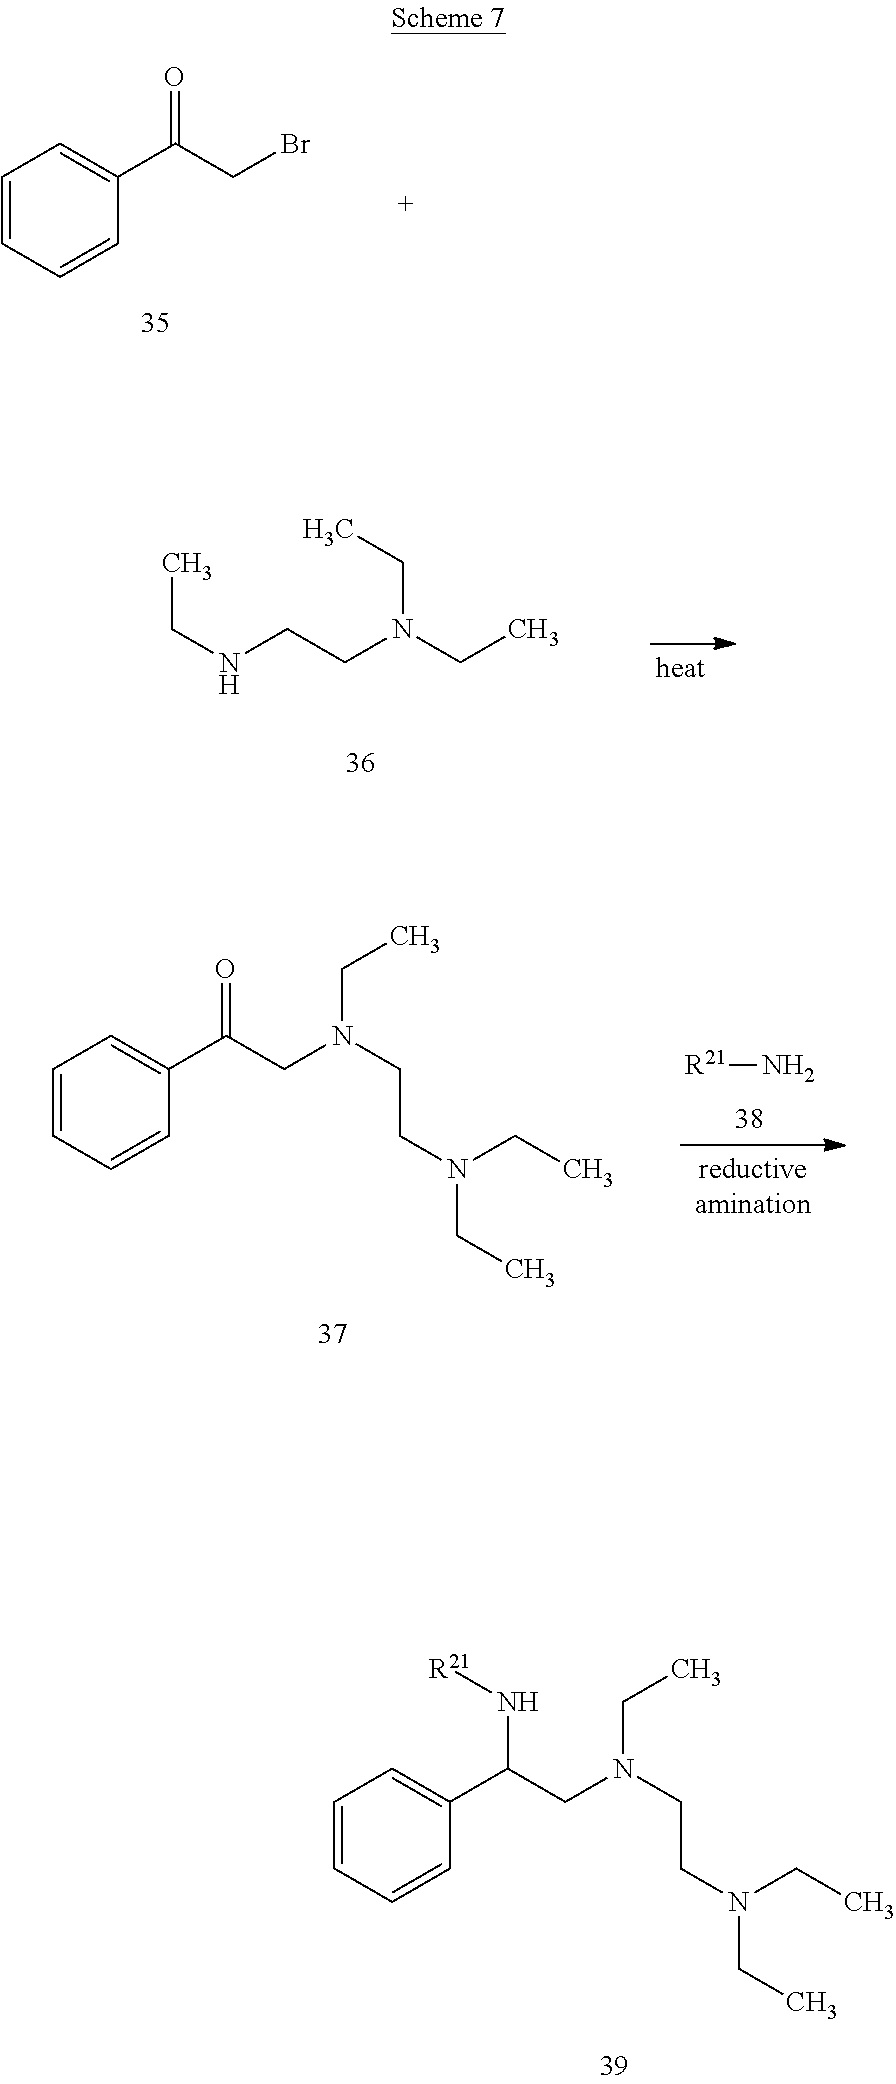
C1=CC=CC(C(CBr)=O)=C1.C(NCCN(CC)CC)C.[R21]N.C1=CC=CC(C(CN(CCN(CC)CC)CC)=O)=C1.C1=CC=CC(C(CN(CCN(CC)CC)CC)N[R21])=C1
